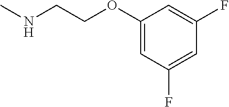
CNCCOC1=CC(F)=CC(F)=C1
